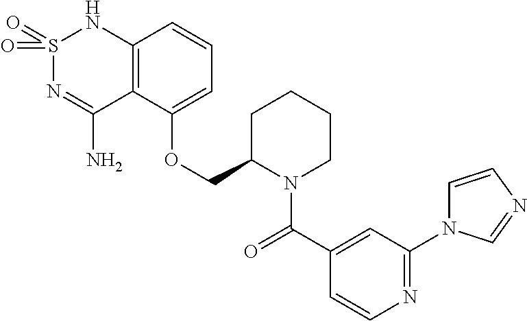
C12=C(C(OCC3N(C(=O)C4=CC(N5C=CN=C5)=NC=C4)CCCC3)=CC=C1)C(N)=NS(=O)(=O)N2
